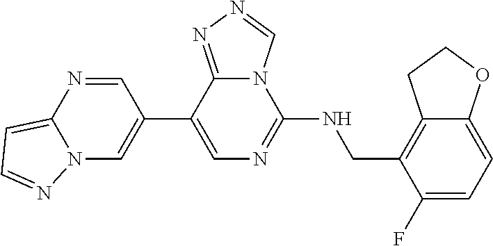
C12=CC=C(F)C(CNC3=NC=C(C4=CN5C(=CC=N5)N=C4)C4=NN=CN34)=C1CCO2
